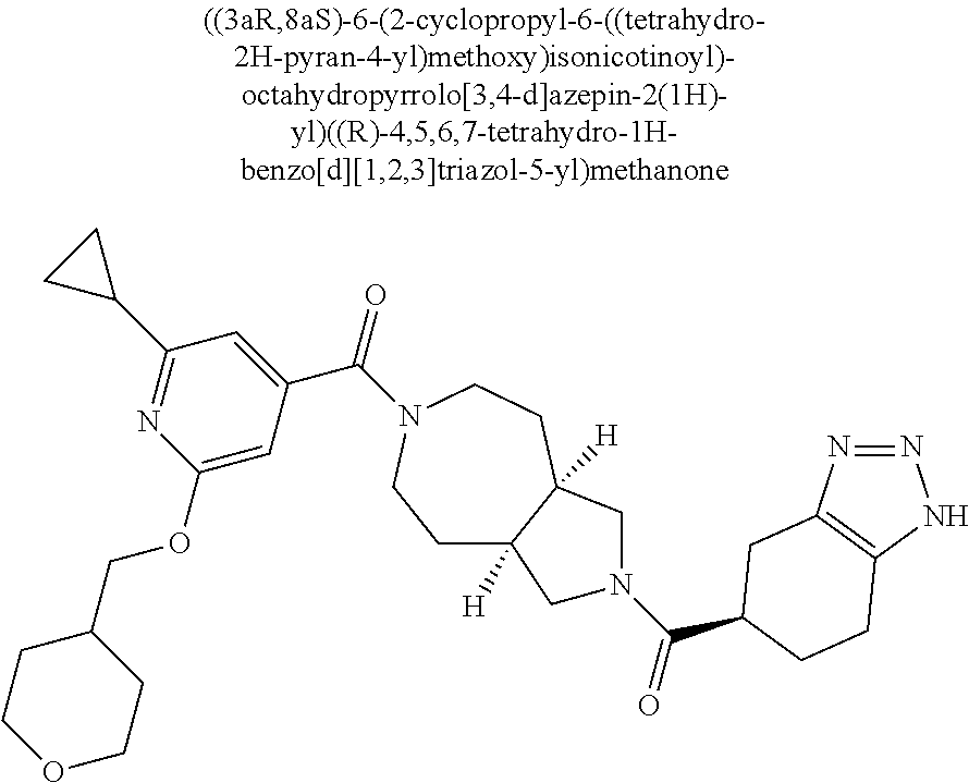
C1(OCC2CCOCC2)=CC(C(=O)N2CCC3([H])C([H])(CC2)CN(C(=O)C2CC4=C(NN=N4)CC2)C3)=CC(C2CC2)=N1
